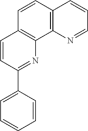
C1=CC(C2=CC=CC=C2)=NC2=C1C=CC1=C2N=CC=C1
